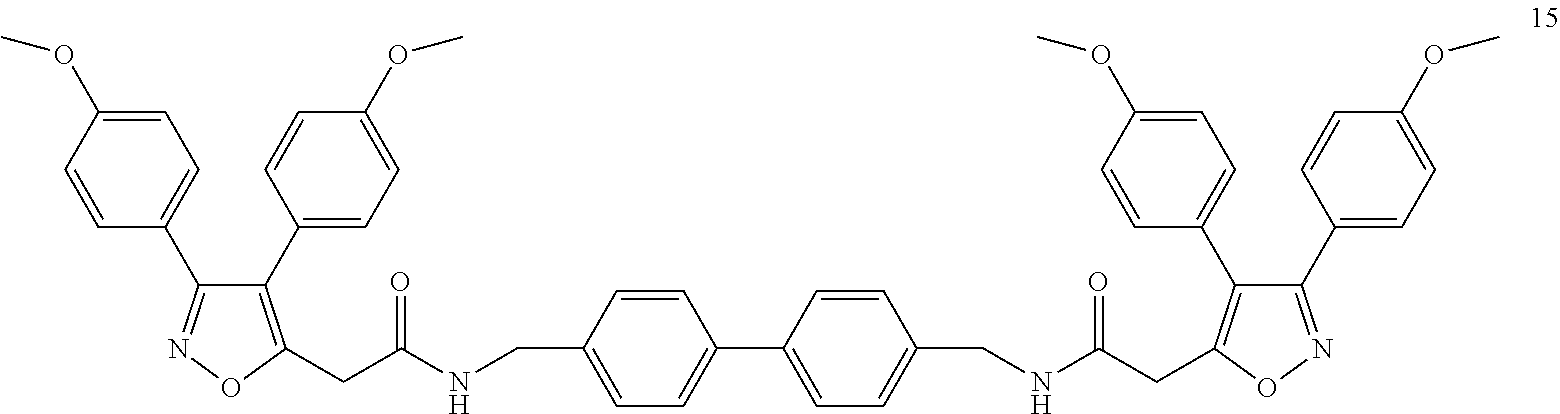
C1(C2=CC=C(OC)C=C2)=C(CC(=O)NCC2=CC=C(C3=CC=C(CNC(CC4=C(C5=CC=C(OC)C=C5)C(C5=CC=C(OC)C=C5)=NO4)=O)C=C3)C=C2)ON=C1C1=CC=C(OC)C=C1
